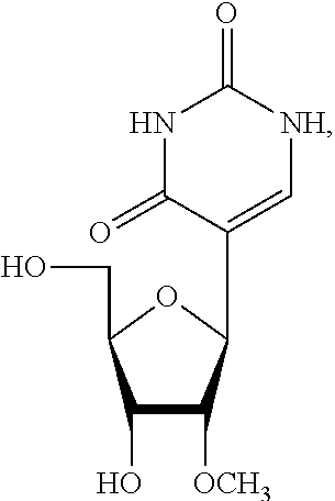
C1(O)C([OCH3])C(C2=C[NH]C(=O)NC2=O)OC1CO
